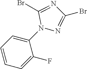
C1=C(N2N=C(Br)N=C2Br)C(F)=CC=C1
